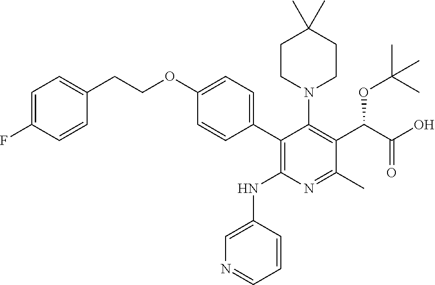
C1=C(F)C=CC(CCOC2=CC=C(C3=C(NC4=CN=CC=C4)N=C(C)C(C(OC(C)(C)C)C(O)=O)=C3N3CCC(C)(C)CC3)C=C2)=C1
